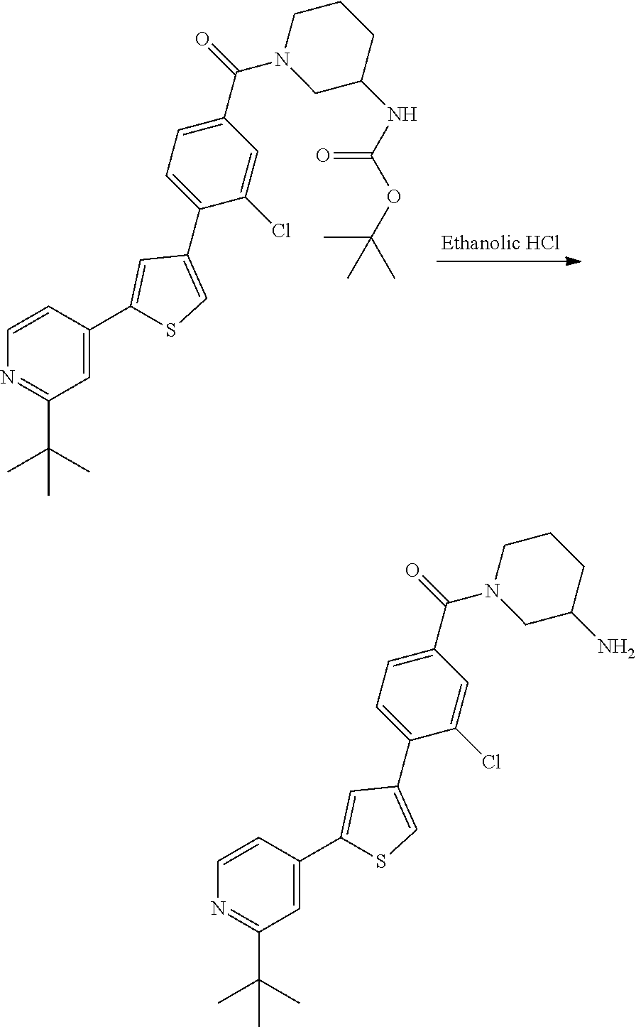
CC(C)(C1=NC=CC(C2=CC(C3=CC=C(C(=O)N4CCCC(NC(=O)OC(C)(C)C)C4)C=C3Cl)=CS2)=C1)C.CC(C)(C1=NC=CC(C2=CC(C3=CC=C(C(=O)N4CCCC(N)C4)C=C3Cl)=CS2)=C1)C
